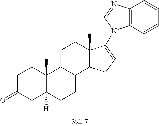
C1C(=O)CC2([H])C(C)(C1)C1C(CC2)C2C(C)(CC1)C(N1C3=C(N=C1)C=CC=C3)=CC2
